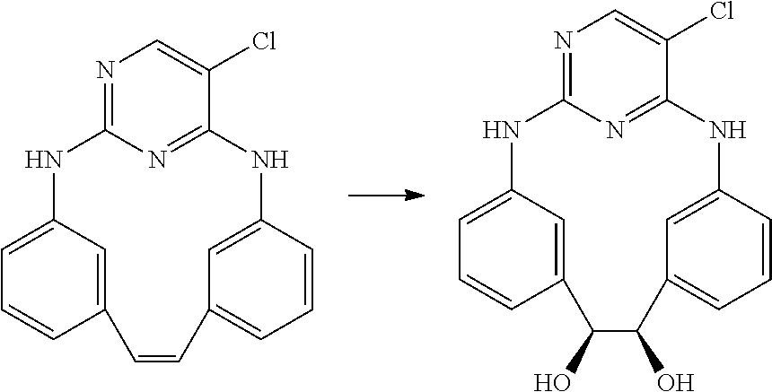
C1=CC=C2C=C1C=CC1=CC=CC(=C1)NC1=NC(=NC=C1Cl)N2.C1=CC=C2C=C1C(O)C(O)C1=CC=CC(=C1)NC1=NC(=NC=C1Cl)N2
